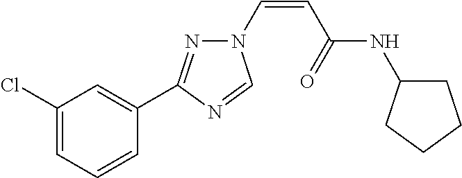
C1(Cl)=CC=CC(C2=NN(C=CC(=O)NC3CCCC3)C=N2)=C1
